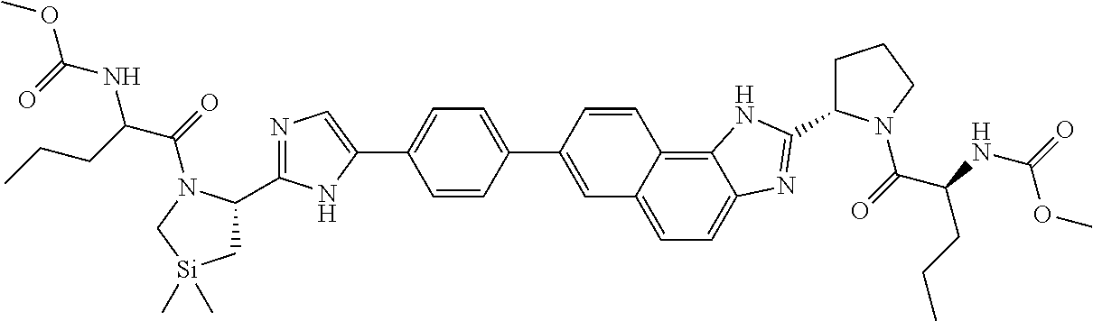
C1(C2=CC3=CC=C4C(=C3C=C2)NC(C2CCCN2C(=O)C(NC(=O)OC)CCC)=N4)=CC=C(C2=CN=C(C3C[Si](C)(C)CN3C(=O)C(CCC)NC(OC)=O)N2)C=C1
